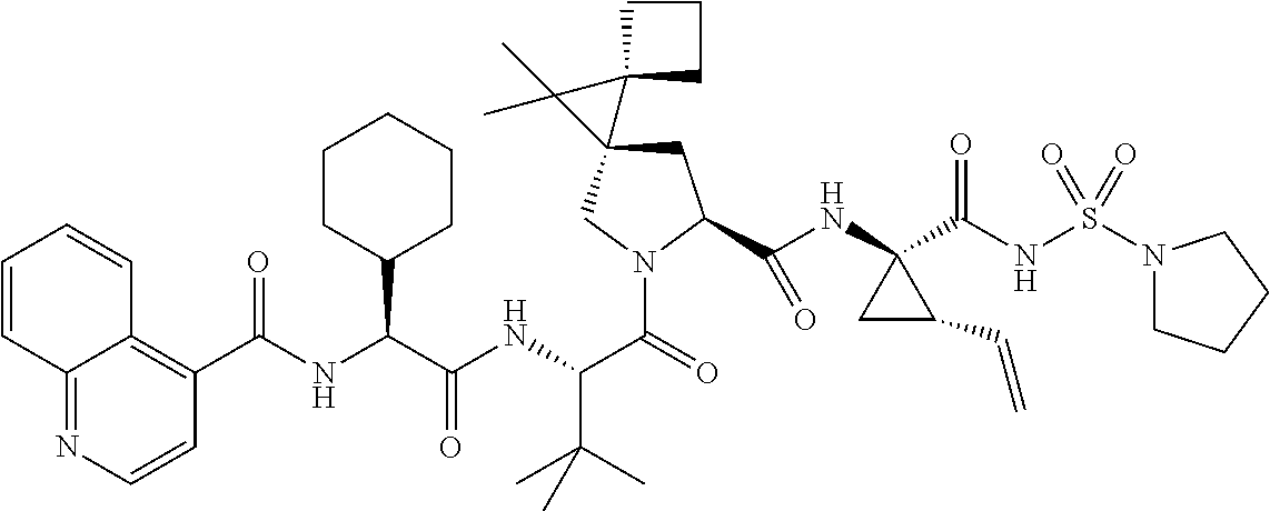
C1C(C(NC2(C(NS(N3CCCC3)(=O)=O)=O)CC2C=C)=O)N(C(C(NC(C(NC(=O)C2=C3C(=NC=C2)C=CC=C3)C2CCCCC2)=O)C(C)(C)C)=O)CC12C1(CCC1)C2(C)C
